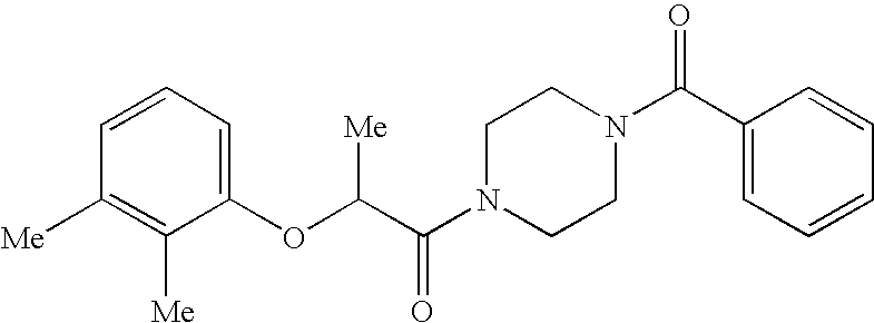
C1([Me])=C([Me])C(OC(C(N2CCN(C(C3=CC=CC=C3)=O)CC2)=O)[Me])=CC=C1
